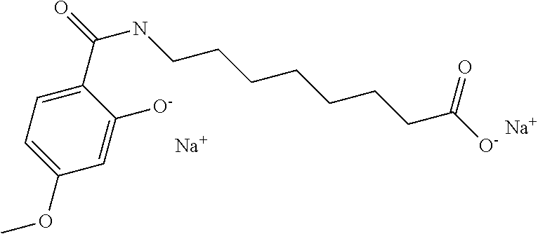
C1(C(NCCCCCCCC([O-])=O)=O)=CC=C(OC)C=C1[O-].[Na].[Na]
